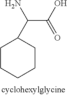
C1(C(C(O)=O)N)CCCCC1
